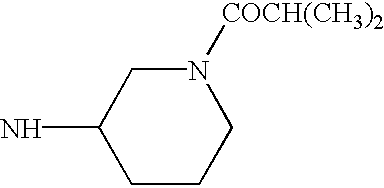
C1CCN([COCH(CH3)2])CC1N
